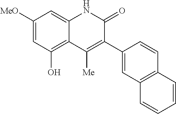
C1([MeO])=CC(O)=C2C(=C1)NC(=O)C(C1=CC3=C(C=C1)C=CC=C3)=C2[Me]
